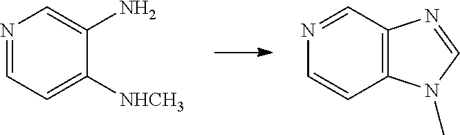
N1=CC=C([NHCH3])C(N)=C1.N1=CC2=C(C=C1)N(C)C=N2
